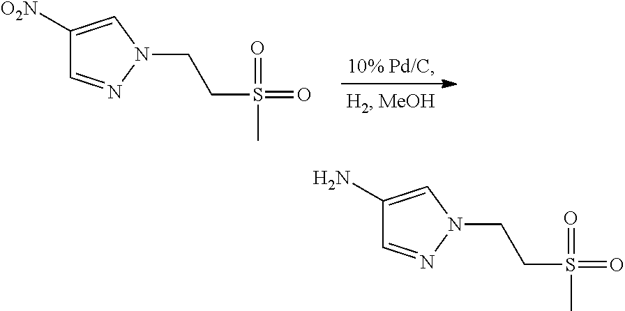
C1([O2N])=CN(CCS(=O)(=O)C)N=C1.C1(N)=CN(CCS(=O)(=O)C)N=C1
